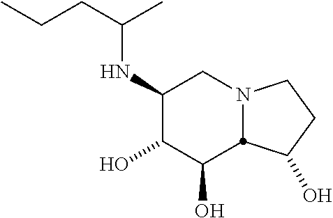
C1(NC(CCC)C)C(O)C(O)C2N(C1)CCC2O
